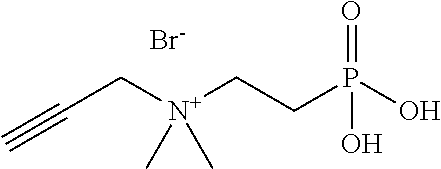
C(C[N+](CCP(O)(=O)O)(C)C)#C.[Br-]
